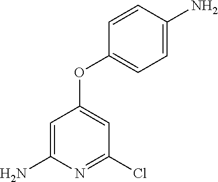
C1=C(N)N=C(Cl)C=C1OC1=CC=C(N)C=C1
